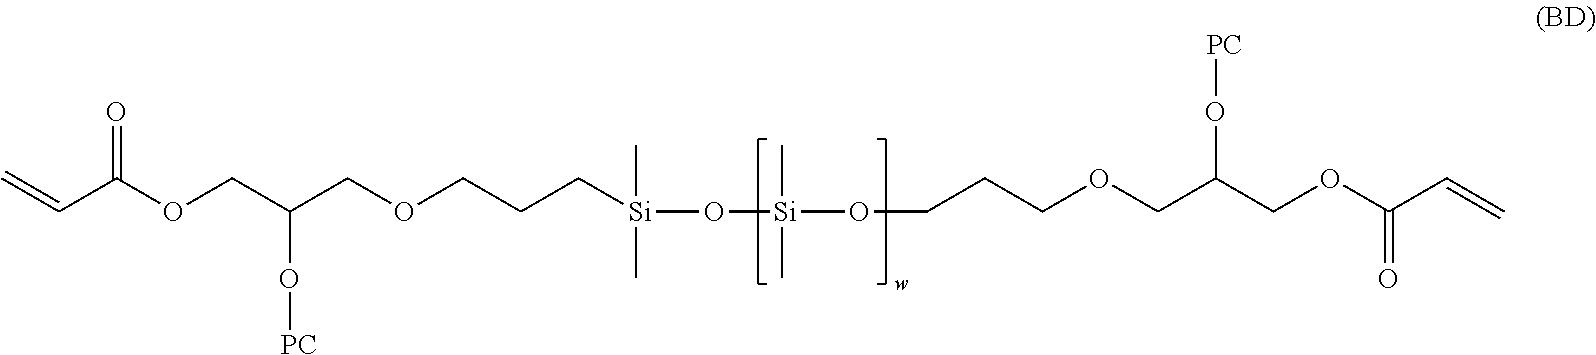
C=CC(OCC(O[PC])COCCC[Si](C)(C)O[Si](C)(C)OCCCOCC(COC(C=C)=O)O[PC])=O
